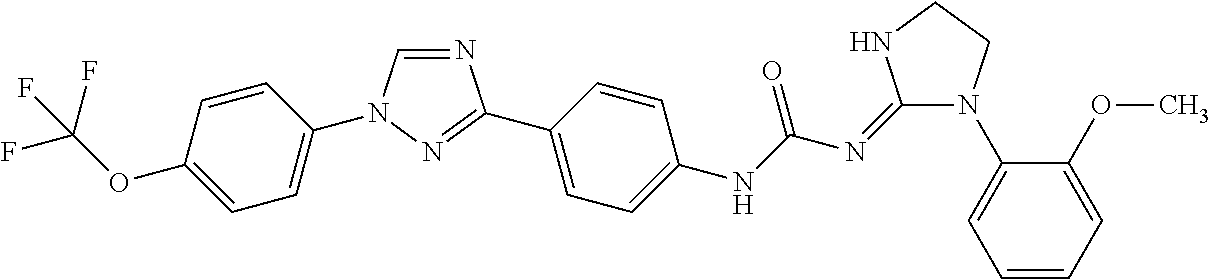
N1=CN(C2=CC=C(OC(F)(F)F)C=C2)N=C1C1=CC=C(NC(N=C2N(C3=CC=CC=C3OC)CCN2)=O)C=C1
